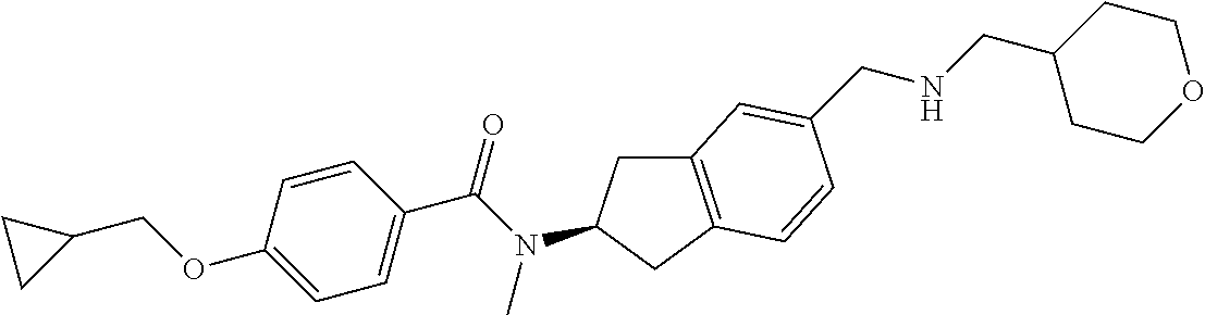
C1(OCC2CC2)=CC=C(C(N(C)C2CC3=C(C2)C=CC(CNCC2CCOCC2)=C3)=O)C=C1
